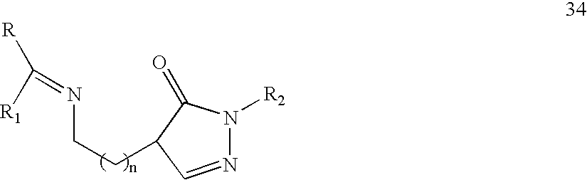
C1(CCN=C([R])[R1])C=NN([R2])C1=O
